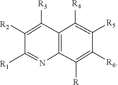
C12=C(C([R3])=C([R2])C([R1])=N1)C([R4])=C([R5])C([R6])=C2[R]
